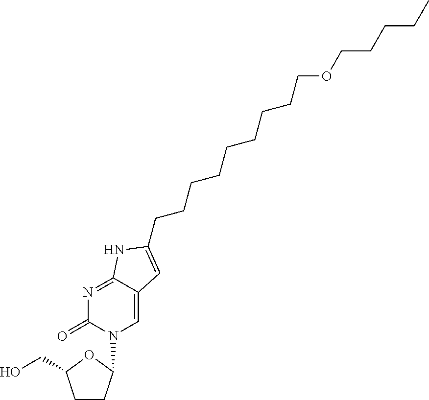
C1CC(N2C=C3C(=NC2=O)NC(CCCCCCCCCOCCCCC)=C3)OC1CO
